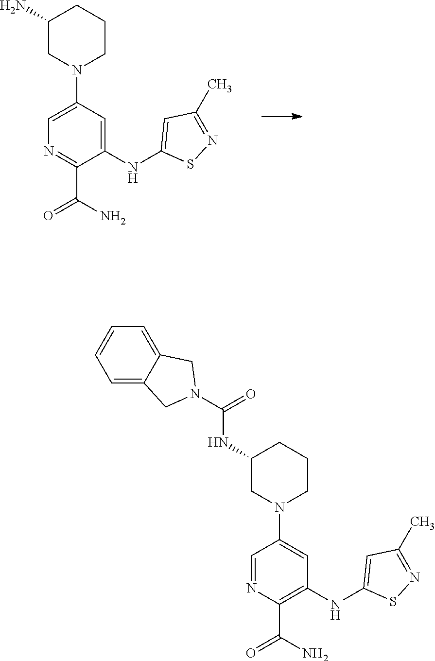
C1(N)CN(C2=CN=C(C(N)=O)C(NC3=CC(C)=NS3)=C2)CCC1.C1(NC(=O)N2CC3=CC=CC=C3C2)CN(C2=CC(NC3=CC(C)=NS3)=C(C(N)=O)N=C2)CCC1
